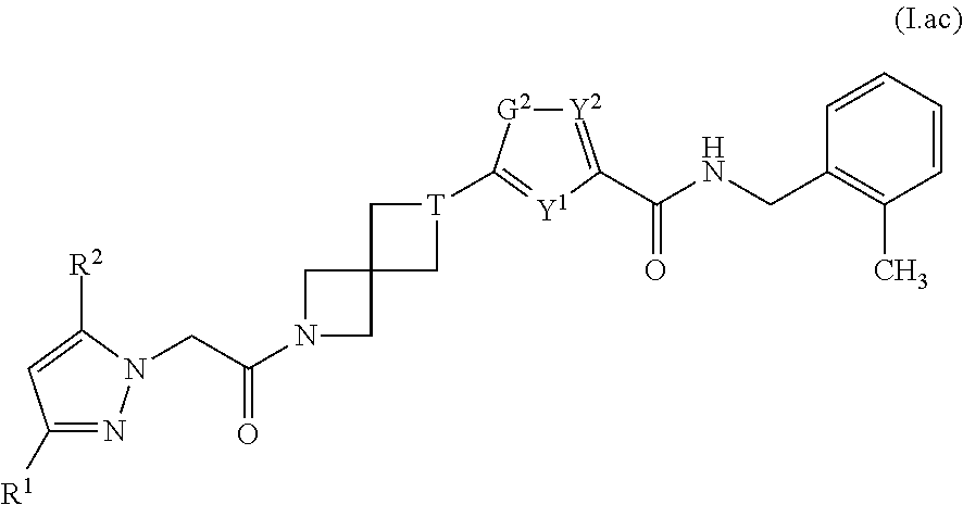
C1([R1])=NN(CC(N2CC3(C2)C[T](C2=[Y1]C(C(=O)NCC4=C(C)C=CC=C4)=[Y2][G2]2)C3)=O)C([R2])=C1
